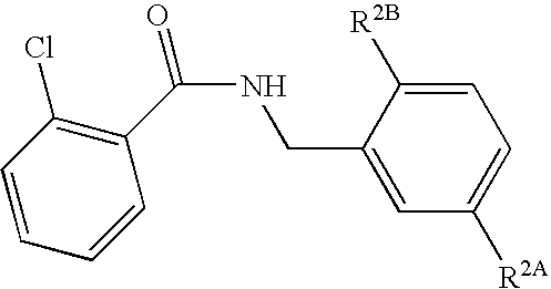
C1=C([R2B])C(CNC(C2=C(Cl)C=CC=C2)=O)=CC([R2A])=C1
